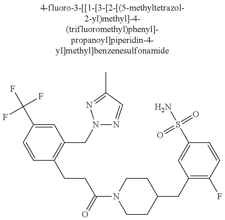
C1=CC(C(F)(F)F)=CC(CN2N=CC(C)=N2)=C1CCC(N1CCC(CC2=C(F)C=CC(S(N)(=O)=O)=C2)CC1)=O
